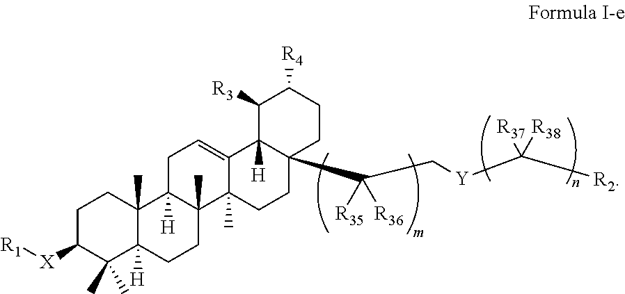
C1C([X][R1])C(C)(C)C2([H])C(C)(C1)C1([H])C(C)(CC2)C2(C)C(=CC1)C1([H])C(C(C[Y]C([R2])([R37])[R38])([R35])[R36])(CC2)CCC([R4])C1[R3]
